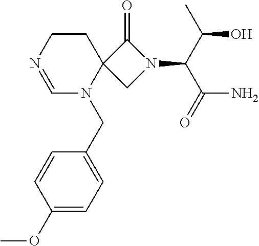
C1CN=CN(CC2=CC=C(OC)C=C2)C12CN(C(C(N)=O)C(O)C)C2=O
